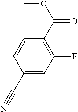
C1(C#N)=CC(F)=C(C(OC)=O)C=C1
